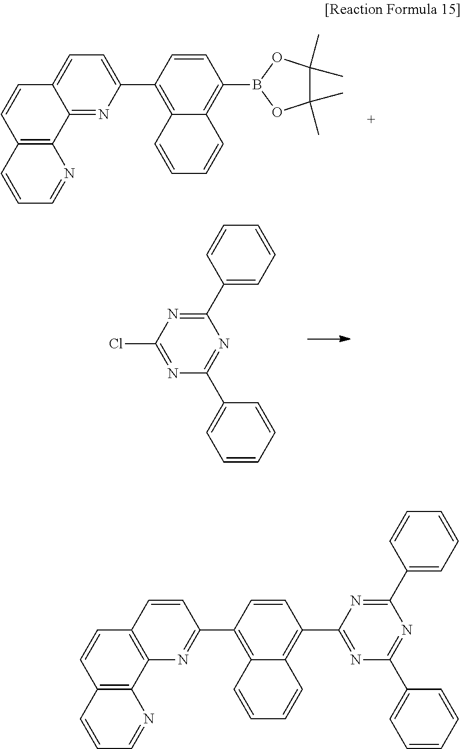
C12=NC(C3=C4C(=C(B5OC(C)(C)C(C)(C)O5)C=C3)C=CC=C4)=CC=C1C=CC1=C2N=CC=C1.ClC1=NC(C2=CC=CC=C2)=NC(C2=CC=CC=C2)=N1.C1(C2=C3C(=C(C4=NC5=C(C=C4)C=CC4=C5N=CC=C4)C=C2)C=CC=C3)=NC(C2=CC=CC=C2)=NC(C2=CC=CC=C2)=N1
